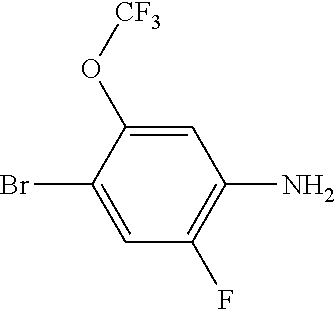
BrC1=CC(F)=C(N)C=C1O[CF3]
